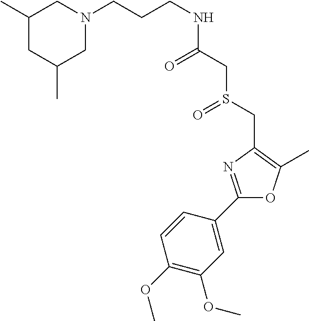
C(CCNC(CS(CC1=C(C)OC(C2=CC(OC)=C(OC)C=C2)=N1)=O)=O)N1CC(C)CC(C)C1
